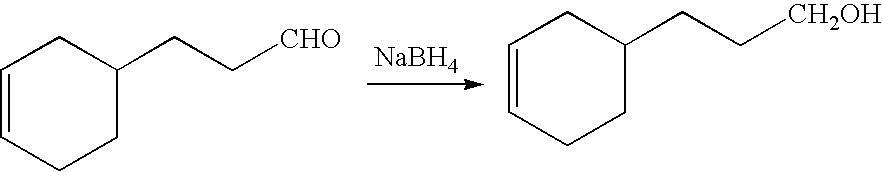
[NaBH4].C1=CCCC(CC[CHO])C1.C1=CCCC(CC[CH2OH])C1
